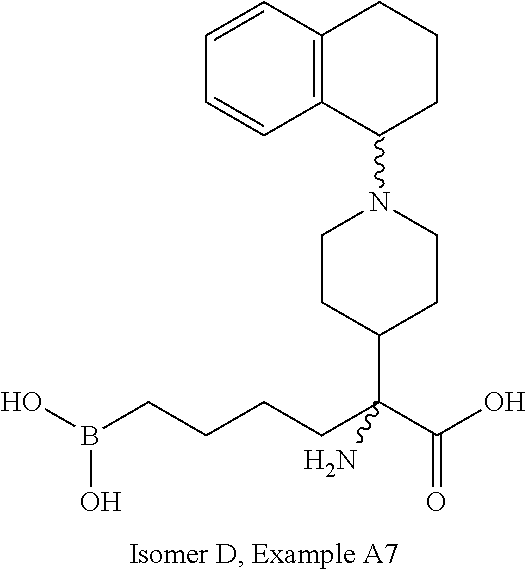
OB(CCCCC(C(O)=O)(N)C1CCN(C2CCCC3=C2C=CC=C3)CC1)O
